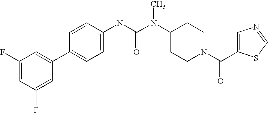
C1(F)=CC(F)=CC(C2=CC=C(NC(N(C3CCN(C(=O)C4=CN=CS4)CC3)C)=O)C=C2)=C1
